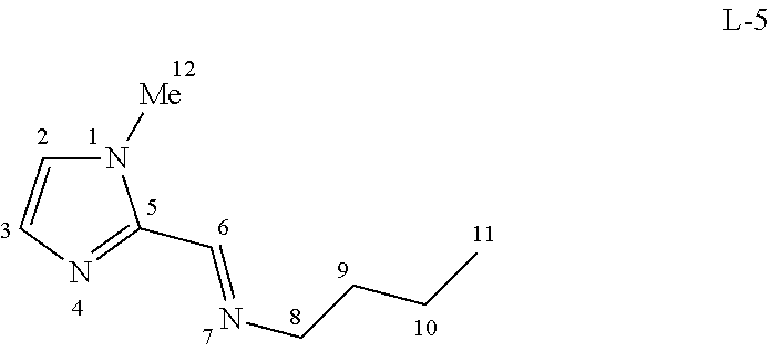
N1([Me])C=CN=C1C=NCCCC
